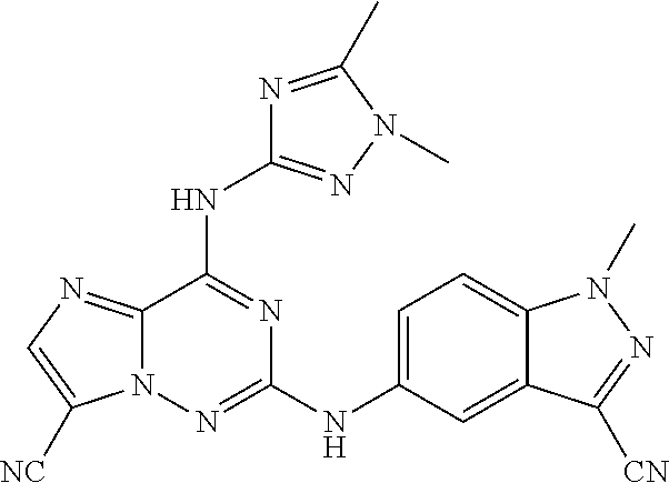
C12=NC=C([NC])N1N=C(NC1=CC=C3C(=C1)C([CN])=NN3C)N=C2NC1=NN(C)C(C)=N1
